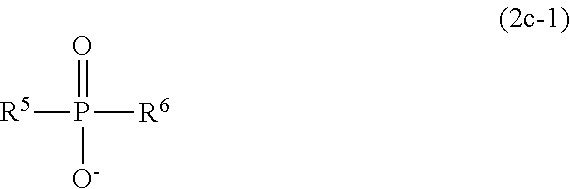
[R5]P(=O)([R6])[O-]
